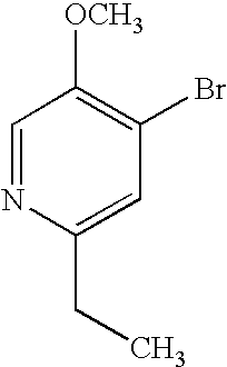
C1=NC(CC)=CC(Br)=C1[OCH3]
